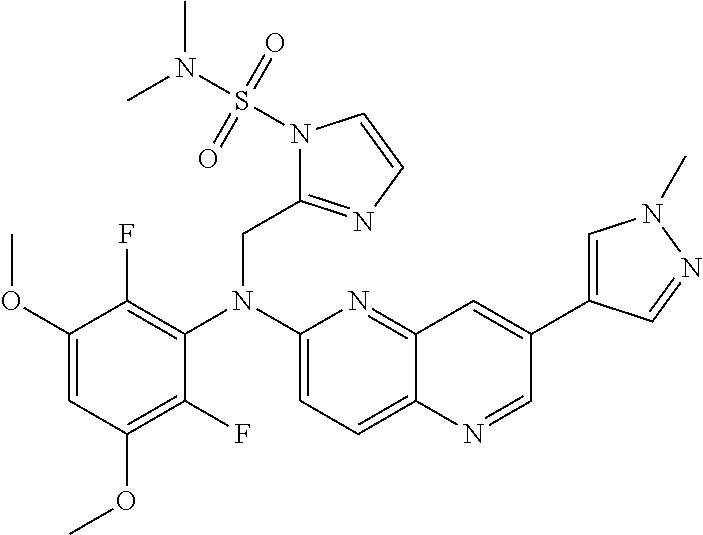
C1(OC)=CC(OC)=C(F)C(N(C2=CC=C3C(=N2)C=C(C2=CN(C)N=C2)C=N3)CC2=NC=CN2S(N(C)C)(=O)=O)=C1F
